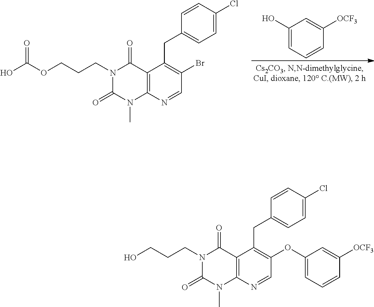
C1(O)=CC=CC([OCF3])=C1.C1(Br)=C(CC2=CC=C(Cl)C=C2)C2=C(N=C1)N(C)C(=O)N(CCCOC(O)=O)C2=O.C1(OC2=CC=CC([OCF3])=C2)=C(CC2=CC=C(Cl)C=C2)C2=C(N=C1)N(C)C(=O)N(CCCO)C2=O
